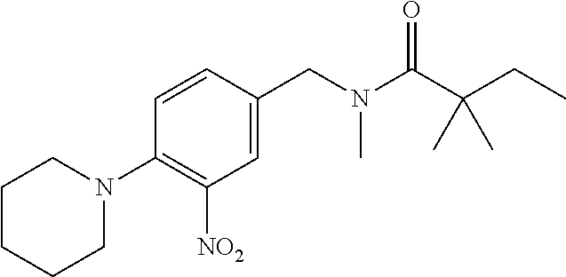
C1=CC(CN(C(C(CC)(C)C)=O)C)=CC([NO2])=C1N1CCCCC1
